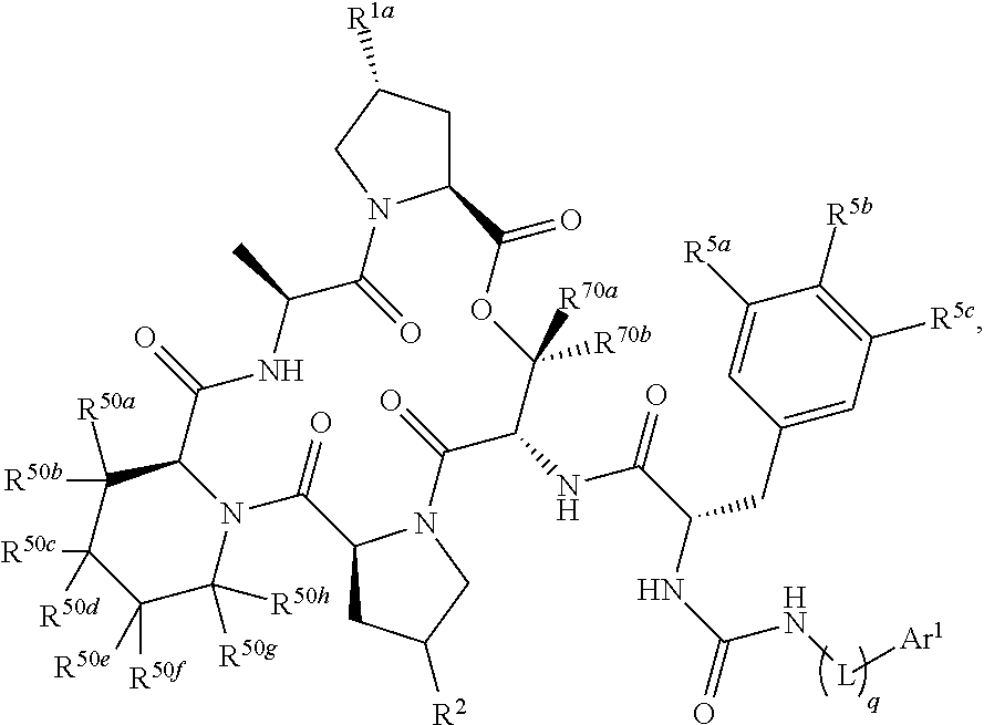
C12CC([R1a])CN1C(=O)C(C)NC(=O)C1N(C([R50g])([R50h])C([R50f])([R50e])C([R50c])([R50d])C1([R50b])[R50a])C(=O)C1CC([R2])CN1C(=O)C(NC(C(NC(=O)N[L][Ar1])CC1=CC([R5c])=C([R5b])C([R5a])=C1)=O)C([R70b])([R70a])OC2=O
